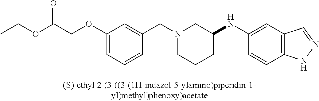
N1(CC2=CC(OCC(OCC)=O)=CC=C2)CCCC(NC2=CC3=C(C=C2)NN=C3)C1
